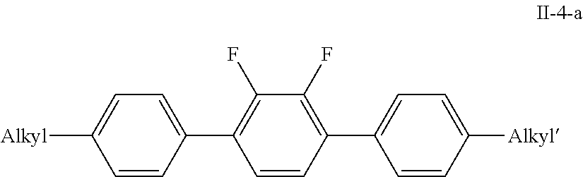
C1(C2=CC=C([Alkyl])C=C2)=C(F)C(F)=C(C2=CC=C([Alkyl])C=C2)C=C1
